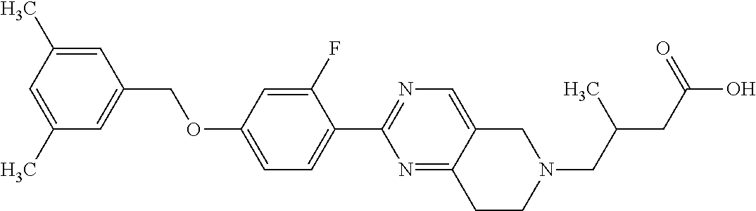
C1(C)=CC(C)=CC(COC2=CC=C(C3=NC=C4C(=N3)CCN(CC(CC(O)=O)C)C4)C(F)=C2)=C1
